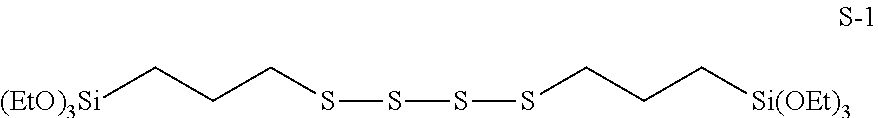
[(EtO)3Si]CCCSSSSCCC[Si(OEt)3]
